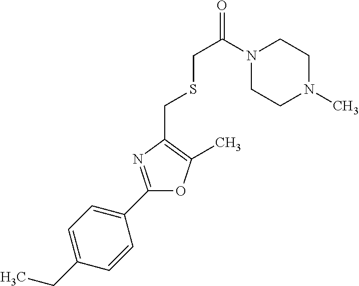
C1(CC)=CC=C(C2=NC(CSCC(=O)N3CCN(C)CC3)=C(C)O2)C=C1
